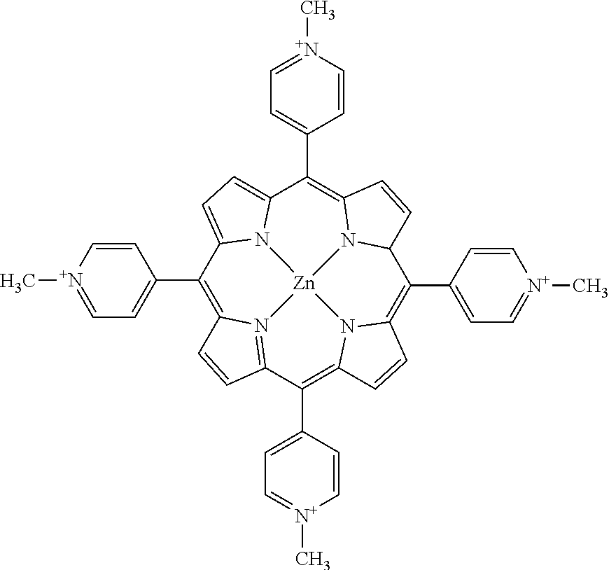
C1(C2=CC=[N+](C)C=C2)=C2N3=C(C(C4=CC=[N+](C)C=C4)=C4N5C(=C(C6=CC=[N+](C)C=C6)C6N7C(=C(C8=CC=[N+](C)C=C8)C8=CC=C1N8[Zn]753)C=C6)C=C4)C=C2
